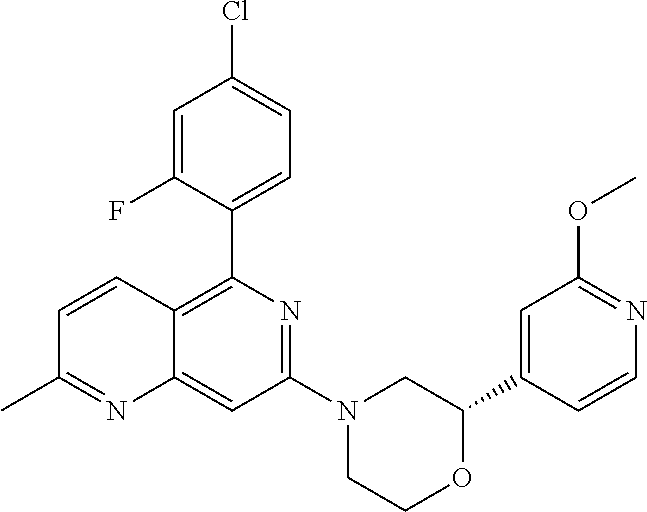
C1(C2=CC(OC)=NC=C2)OCCN(C2=NC(C3=CC=C(Cl)C=C3F)=C3C(=C2)N=C(C)C=C3)C1
